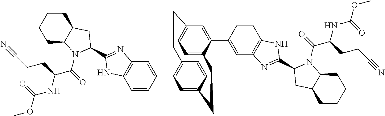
C1=CC(C2=C3C=CC(=C2)CCC2=CC=C(C=C2C2=CC4=C(C=C2)NC(C2N(C(C(NC(OC)=O)CCC#N)=O)C5CCCCC5C2)=N4)CC3)=CC2=C1NC(C1N(C(C(NC(OC)=O)CCC#N)=O)C3CCCCC3C1)=N2
